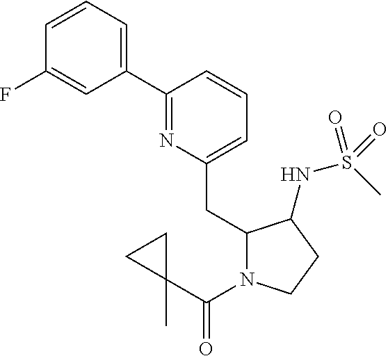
C1(C2=CC=CC(F)=C2)=NC(CC2N(C(C3(C)CC3)=O)CCC2NS(C)(=O)=O)=CC=C1
